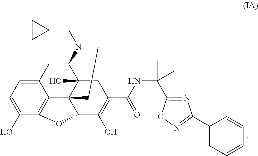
C12=CC=C(O)C3=C1C14C(O)(C(C2)N(CC2CC2)CC1)CC(C(NC(C1=NC(C2=CC=CC=C2)=NO1)(C)C)=O)=C(O)C4O3
